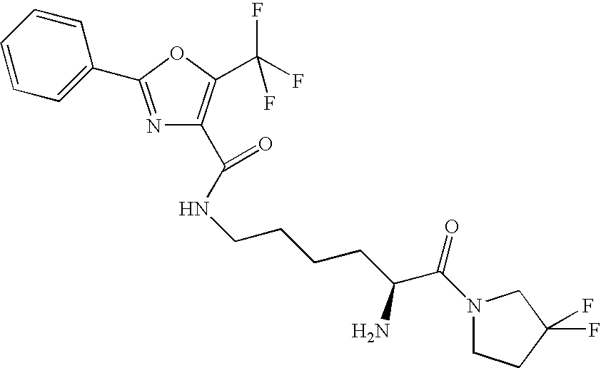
C1=CC=C(C2=NC(C(NCCCCC(C(N3CCC(F)(F)C3)=O)N)=O)=C(C(F)(F)F)O2)C=C1
